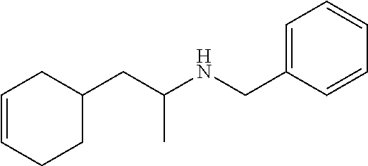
C1(CNC(CC2CC=CCC2)C)=CC=CC=C1
